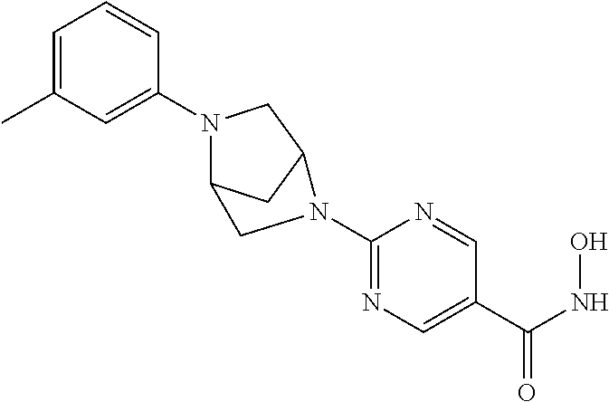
C1=C(C)C=C(N2C3CC(C2)N(C2=NC=C(C(NO)=O)C=N2)C3)C=C1
